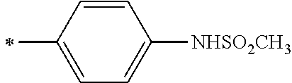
C1=CC(C)=CC=C1[NHSO2CH3]
